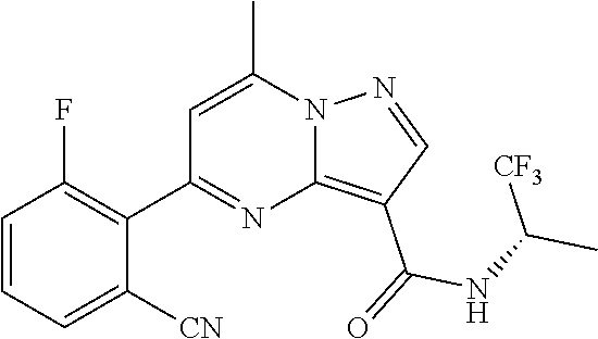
C12=C(C(=O)NC(C)[CF3])C=NN1C(C)=CC(C1=C(F)C=CC=C1[CN])=N2
